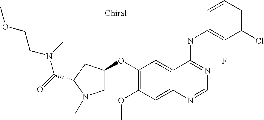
C1(Cl)=CC=CC(NC2=NC=NC3=CC(OC)=C(OC4CN(C)C(C(=O)N(C)CCOC)C4)C=C23)=C1F
